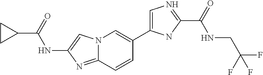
N12C(=NC(NC(C3CC3)=O)=C1)C=CC(C1=CN=C(C(=O)NCC(F)(F)F)N1)=C2
